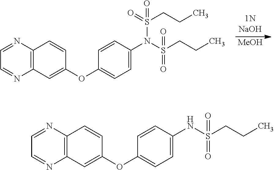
C1=C(N(S(CCC)(=O)=O)S(=O)(=O)CCC)C=CC(OC2=CC3=C(C=C2)N=CC=N3)=C1.[MeOH].C1=C(NS(CCC)(=O)=O)C=CC(OC2=CC3=C(C=C2)N=CC=N3)=C1
